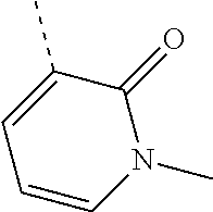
C1=CN(C)C(=O)C(C)=C1
